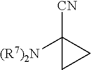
C1([CN])([(R7)2N])CC1
